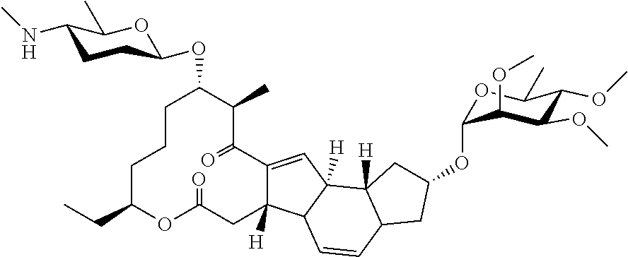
C1CCC(CC)OC(=O)CC2([H])C(=CC3([H])C4([H])C(CC(OC5OC(C)C(OC)C(OC)C5OC)C4)C=CC23)C(=O)C(C)C1OC1CCC(NC)C(C)O1
